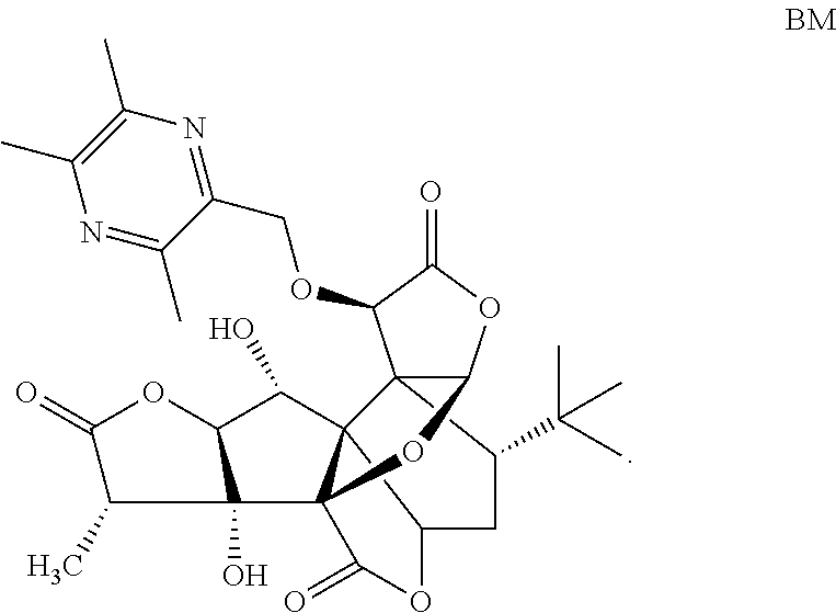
C123C(C(C)(C)C)CC4C15C(O)C1OC(=O)C(C)C1(O)C5(OC2OC(=O)C3OCC1=NC(C)=C(C)N=C1C)C(=O)O4
